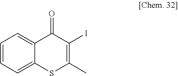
C1=CC=C2C(=C1)C(=O)C([l])=C(C)S2
